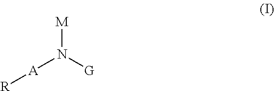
[M]N([G])[A][R]
